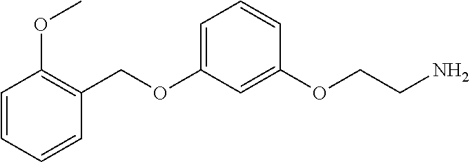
C1(COC2=CC=CC(OCCN)=C2)=C(OC)C=CC=C1
